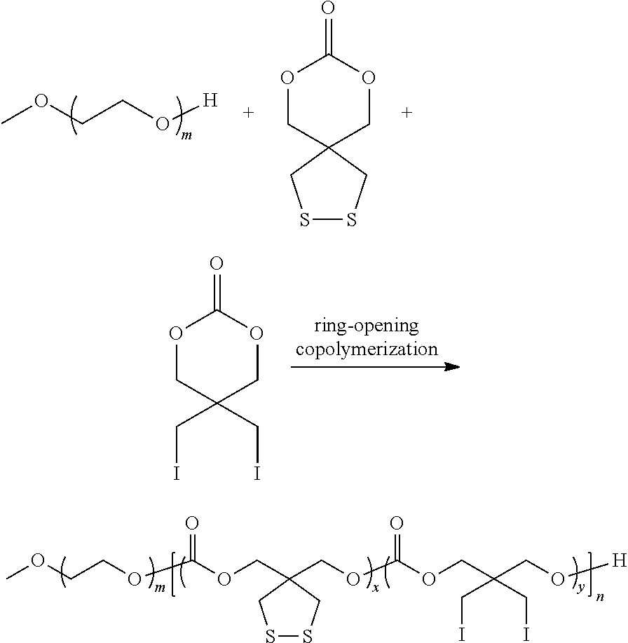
COCCO[H].O1CC2(COC1=O)CSSC2.O1CC(CI)(CI)COC1=O.COCCOC(OCC1(COC(OCC(CO[H])(CI)CI)=O)CSSC1)=O
